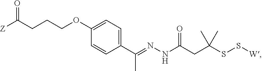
C1=C(OCCCC([Z])=O)C=CC(C(=NNC(CC(SS[W])(C)C)=O)C)=C1
